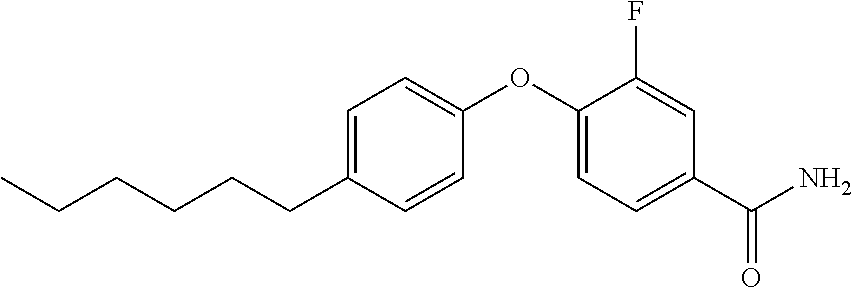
C1=C(CCCCCC)C=CC(OC2=CC=C(C(N)=O)C=C2F)=C1
